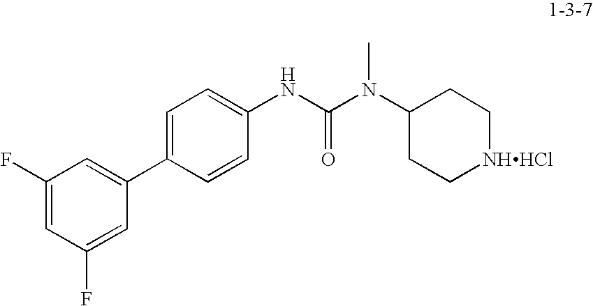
C1(F)=CC(F)=CC(C2=CC=C(NC(=O)N(C3CC[NHHCl]CC3)C)C=C2)=C1
